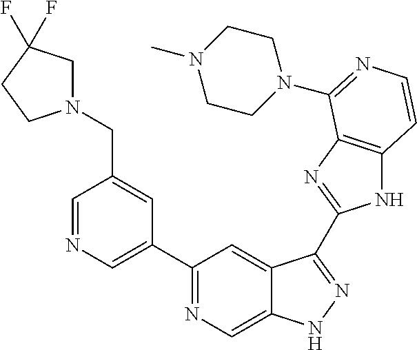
C1=NC=C(C2=NC=C3C(=C2)C(C2=NC4=C(N2)C=CN=C4N2CCN(C)CC2)=NN3)C=C1CN1CC(F)(F)CC1
